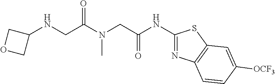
C1(NCC(N(CC(NC2=NC3=C(S2)C=C([OCF3])C=C3)=O)C)=O)COC1
